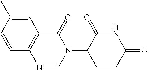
C12=C(C=C(C)C=C1)C(=O)N(C1CCC(=O)NC1=O)C=N2
